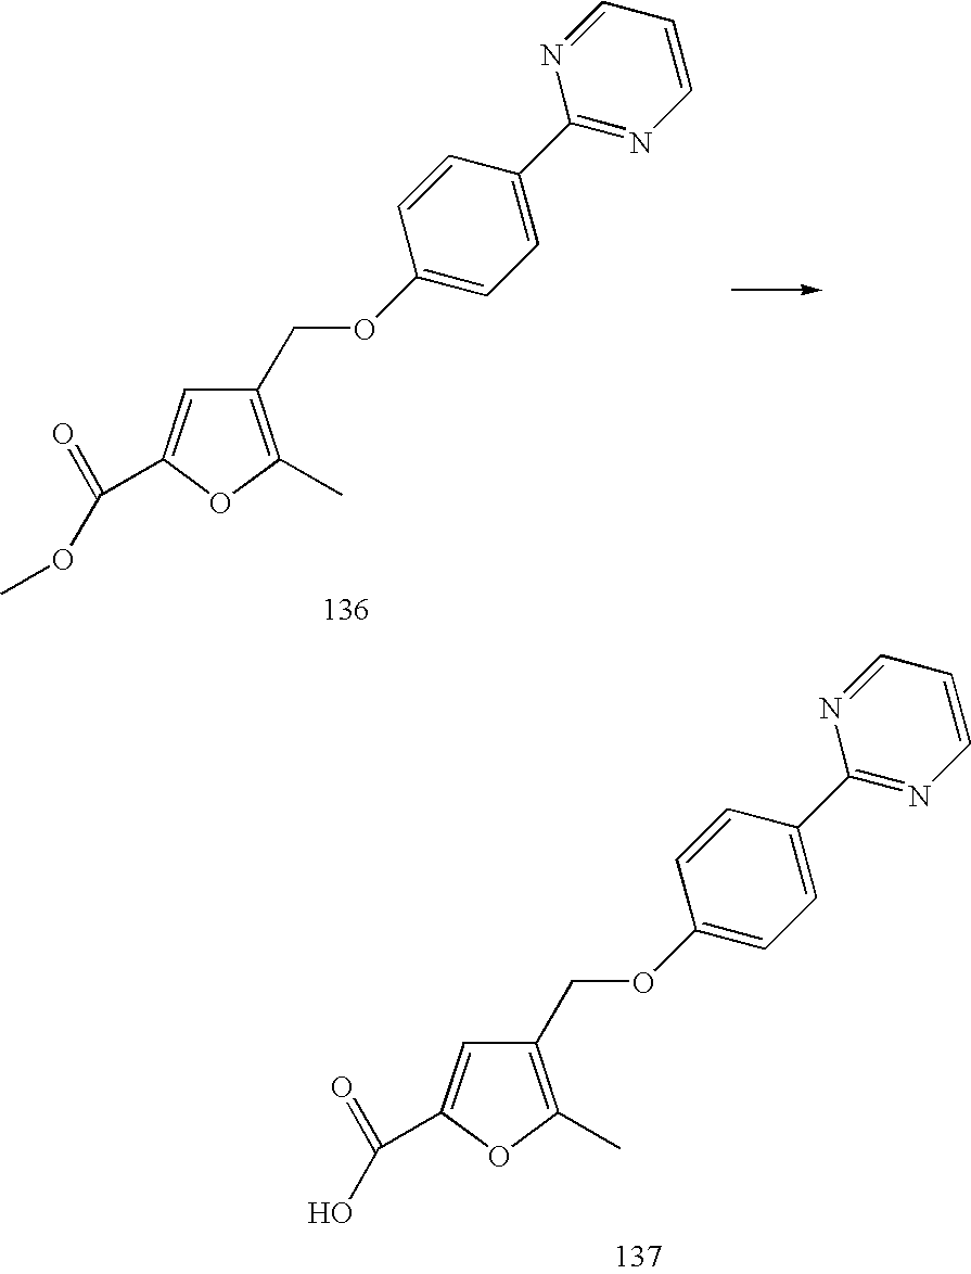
O(CC1=C(C)OC(C(=O)OC)=C1)C1=CC=C(C2=NC=CC=N2)C=C1.O(CC1=C(C)OC(C(=O)O)=C1)C1=CC=C(C2=NC=CC=N2)C=C1
